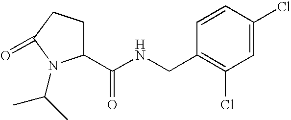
C1(C(NCC2=C(Cl)C=C(Cl)C=C2)=O)CCC(=O)N1C(C)C
